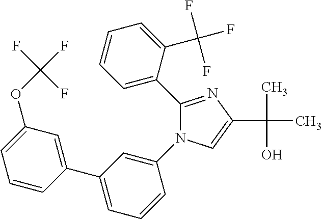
C1(C2=CC=CC=C2C(F)(F)F)=NC(C(C)(O)C)=CN1C1=CC(C2=CC(OC(F)(F)F)=CC=C2)=CC=C1
